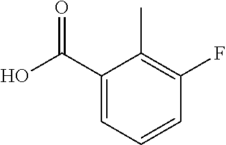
C1(C(O)=O)=CC=CC(F)=C1C
